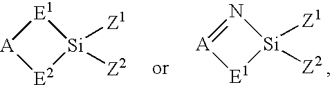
[Si]1([Z1])([Z2])N=[A][E1]1.[Si]1([Z1])([Z2])[E1][A][E2]1
